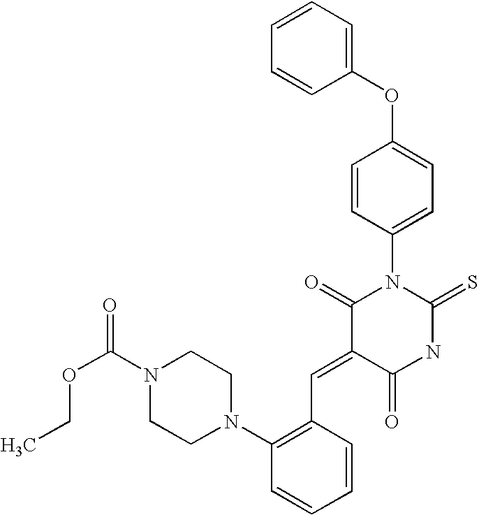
C1(OC2=CC=C(N3C(=O)C(=CC4=C(N5CCN(C(OCC)=O)CC5)C=CC=C4)C(=O)NC3=S)C=C2)=CC=CC=C1
